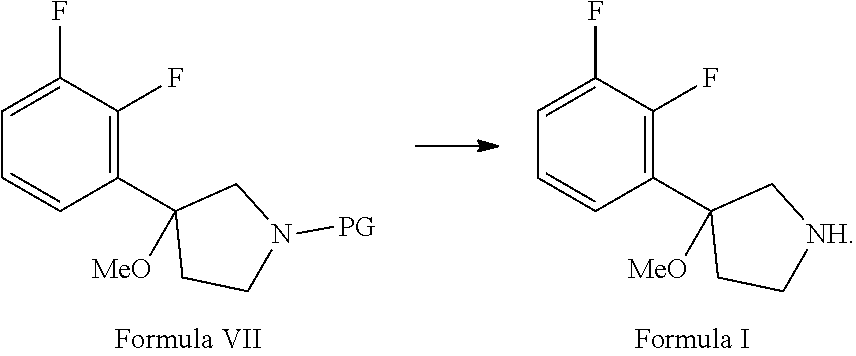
C1(F)=C(C2([MeO])CCN([PG])C2)C=CC=C1F.C1(F)=C(C2([MeO])CC[NH]C2)C=CC=C1F
